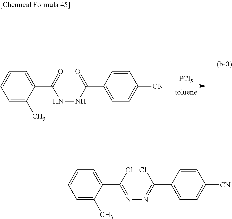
C1=C(C)C(C(=O)NNC(C2=CC=C([CN])C=C2)=O)=CC=C1.[PCl5].C1=C(C)C(C(Cl)=NN=C(C2=CC=C([CN])C=C2)Cl)=CC=C1
